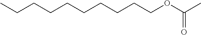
C(CCCCOC(C)=O)CCCCC
